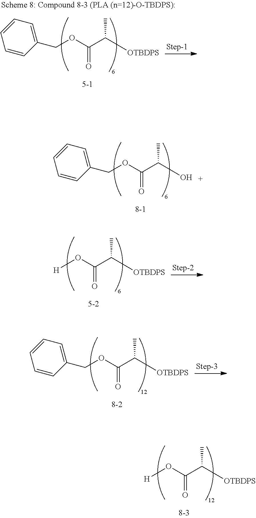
O(C(C(O)C)=O)CC1=CC=CC=C1.O(C(C([OTBDPS])C)=O)[H].O(C(C([OTBDPS])C)=O)[H].O(C(C([OTBDPS])C)=O)CC1=CC=CC=C1.O(C(C([OTBDPS])C)=O)CC1=CC=CC=C1
